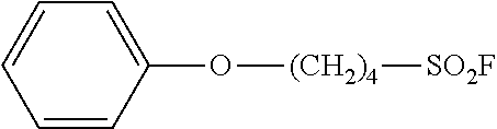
C1=CC(O[(CH2)4][SO2F])=CC=C1
